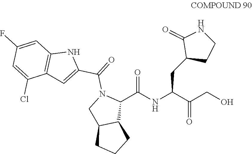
OCC(C(NC(C1N(C(=O)C2=CC3=C(N2)C=C(F)C=C3Cl)CC2C1CCC2)=O)CC1CCNC1=O)=O
